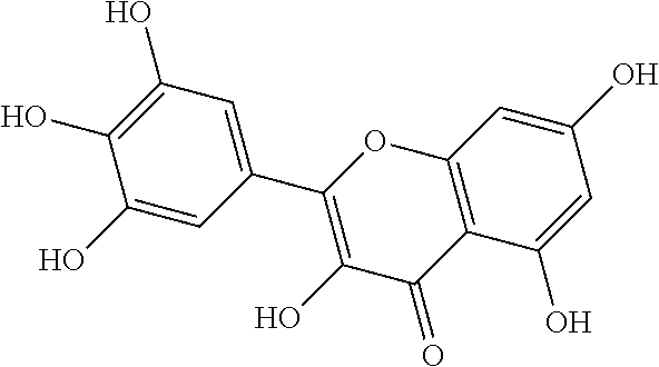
C1(O)=CC(C2=C(O)C(=O)C3=C(O2)C=C(O)C=C3O)=CC(O)=C1O
